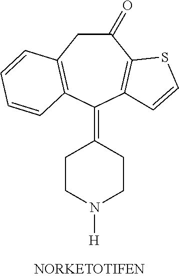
C1(=O)CC2=C(C(=C3CCN([H])CC3)C3=C1SC=C3)C=CC=C2
